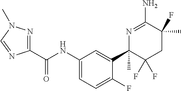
C1(C(NC2=CC=C(F)C(C3(C)C(F)(F)CC(F)(C)C(N)=N3)=C2)=O)=NN(C)C=N1
